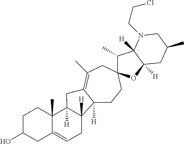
C12([H])CCC3(CC(C)=C1CC1([H])C4(C)C(=CCC21[H])CC(O)CC4)C(C)C1([H])C([H])(O3)CC(C)CN1CCCl
